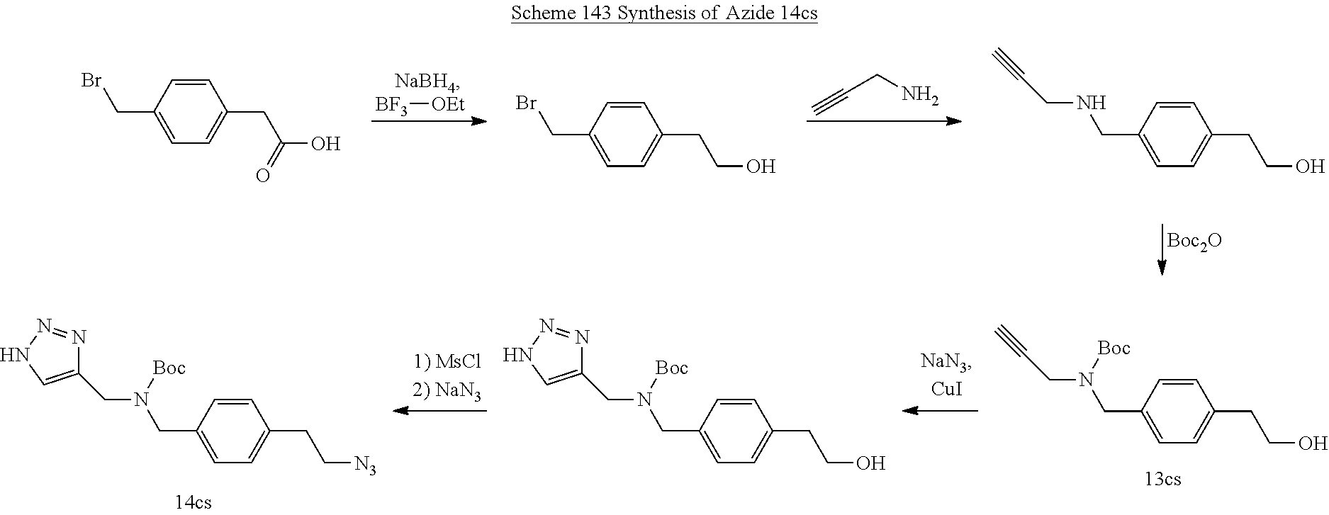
C1=CC(CBr)=CC=C1CC(O)=O.C1=CC(CBr)=CC=C1CCO.C1=CC(CNCC#C)=CC=C1CCO.[Boc2O].[BF3][OEt].C(CN)#C.C1=CC(CN(CC#C)[Boc])=CC=C1CCO.C1=CC(CN(CC2=CNN=N2)[Boc])=CC=C1CCO.C1=CC(CN(CC2=CNN=N2)[Boc])=CC=C1CC[N3]
